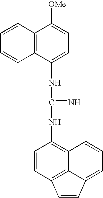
C1=CC=CC2=C1C([OMe])=CC=C2NC(NC1=C2C3=C(C=C1)C=CC3=CC=C2)=N
